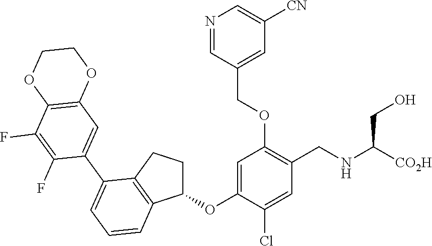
C1=C(OC2CCC3=C2C=CC=C3C2=CC3=C(C(F)=C2F)OCCO3)C(Cl)=CC(CNC(CO)[CO2H])=C1OCC1=CC([CN])=CN=C1
